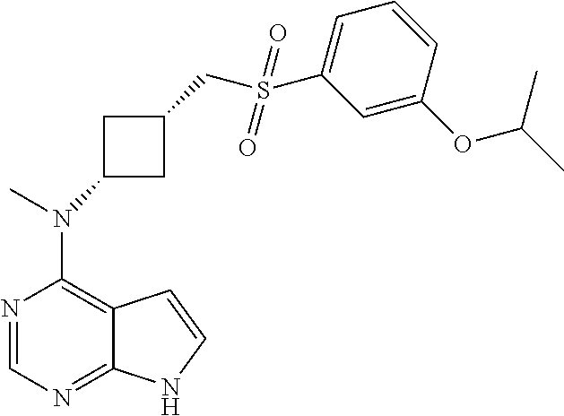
N1=CN=C2C(=C1N(C)C1CC(CS(C3=CC=CC(OC(C)C)=C3)(=O)=O)C1)C=CN2
